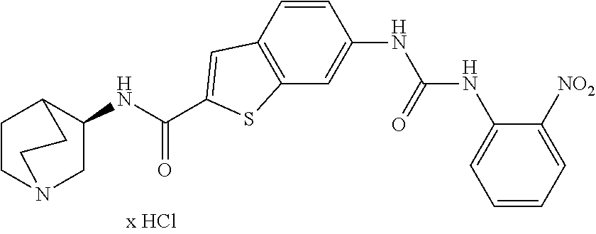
C1(NC(=O)C2=CC3=C(C=C(NC(=O)NC4=CC=CC=C4[NO2])C=C3)S2)CN2CCC1CC2
